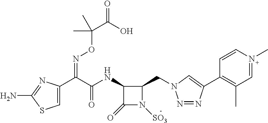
C1(=O)N([SO3])C(CN2N=NC(C3=C(C)C=N(C)C=C3)=C2)C1NC(C(C1=CSC(N)=N1)=NOC(C)(C(=O)O)C)=O
